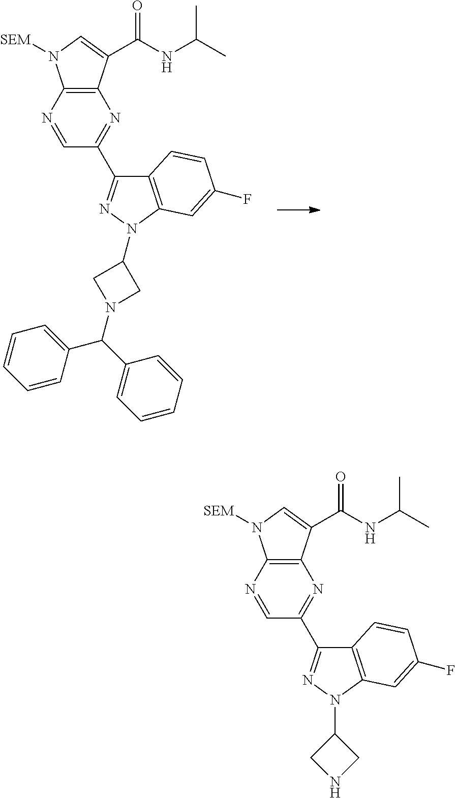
C1(C2=NN(C3CN(C(C4=CC=CC=C4)C4=CC=CC=C4)C3)C3=C2C=CC(F)=C3)=NC2=C(N([SEM])C=C2C(NC(C)C)=O)N=C1.C1(C2=NN(C3CNC3)C3=C2C=CC(F)=C3)=NC2=C(N([SEM])C=C2C(NC(C)C)=O)N=C1
